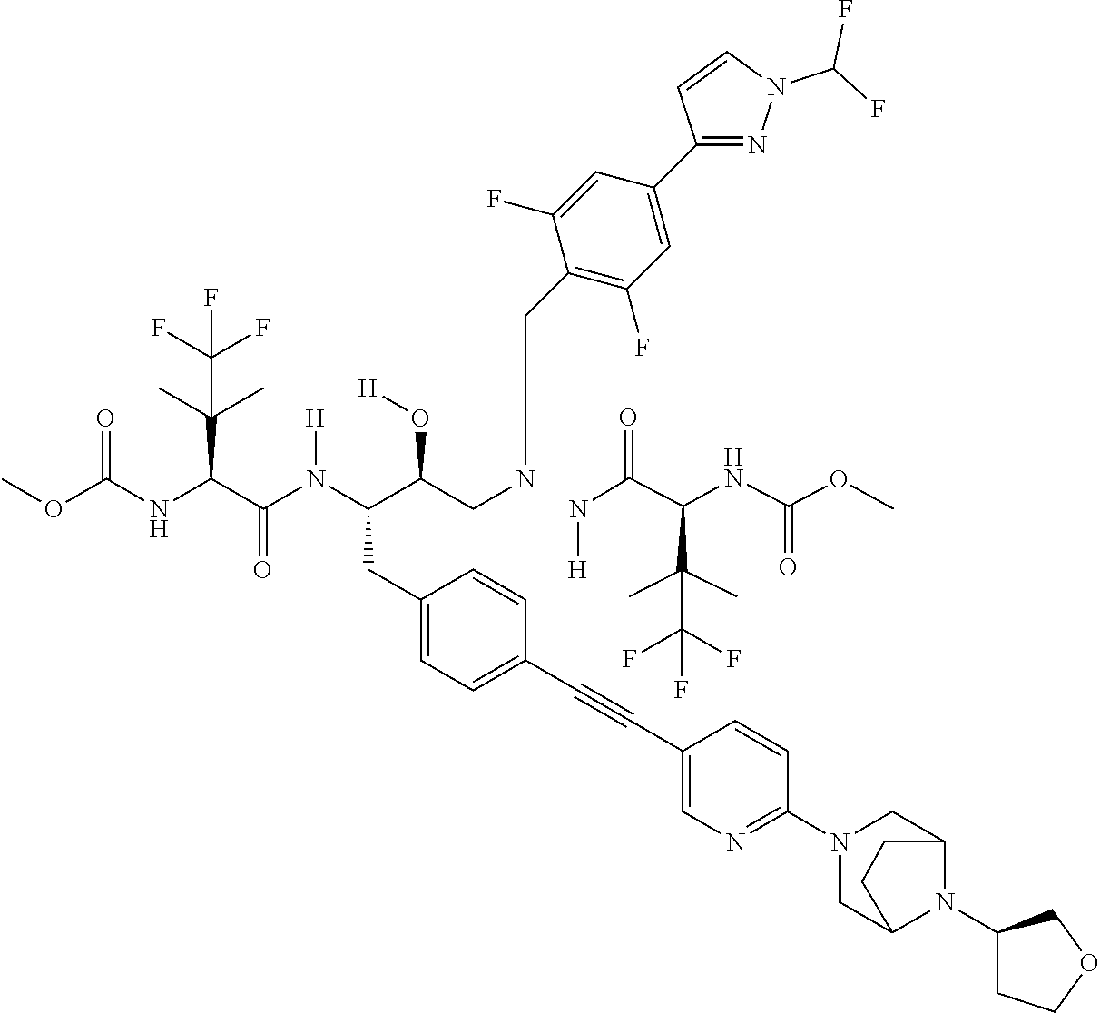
C1(CC(N(C(C(C(C)(C)C(F)(F)F)NC(OC)=O)=O)[H])C(CNCC2=C(F)C=C(C3=NN(C(F)F)C=C3)C=C2F)O[H])=CC=C(C#CC2=CN=C(N3CC4N(C5CCOC5)C(C3)CC4)C=C2)C=C1.C(C(F)(F)F)(C)(C(C(=O)N[H])NC(=O)OC)C
